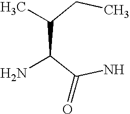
C(C(C(N)=O)N)(CC)C
